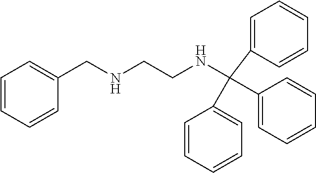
C1=CC=CC(CNCCNC(C2=CC=CC=C2)(C2=CC=CC=C2)C2=CC=CC=C2)=C1
